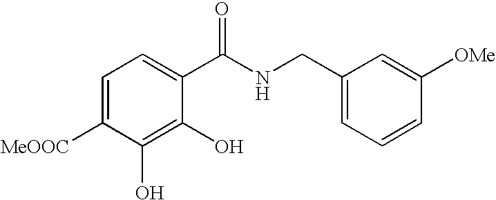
C1=C([MeOOC])C(O)=C(O)C(C(NCC2=CC=CC([OMe])=C2)=O)=C1
